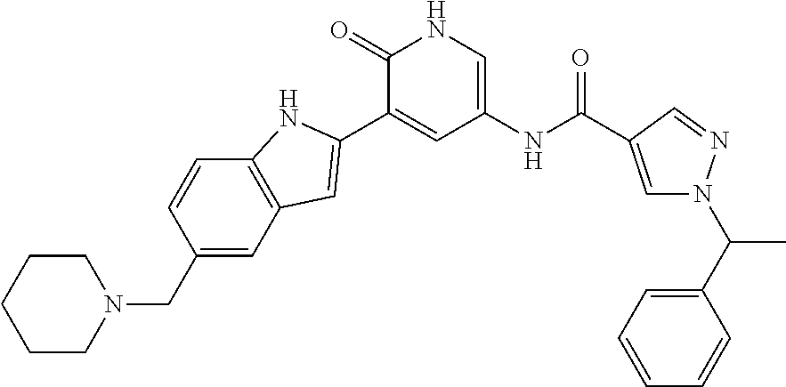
C1CCCCN1CC1=CC2=C(C=C1)NC(C1=CC(NC(C3=CN(C(C4=CC=CC=C4)C)N=C3)=O)=CNC1=O)=C2
